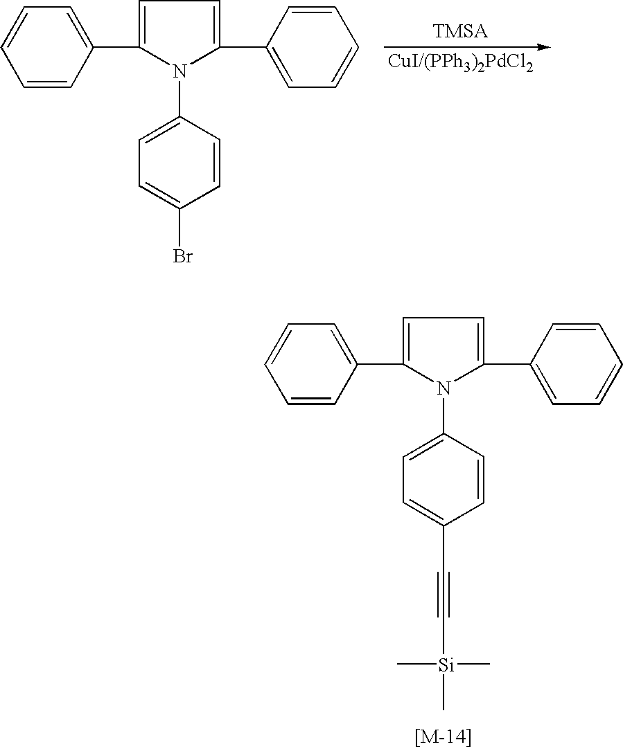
C1=CC(C2=CC=C(C3=CC=CC=C3)N2C2=CC=C(Br)C=C2)=CC=C1.C1=CC(C2=CC=C(C3=CC=CC=C3)N2C2=CC=C(C#C[Si](C)(C)C)C=C2)=CC=C1
